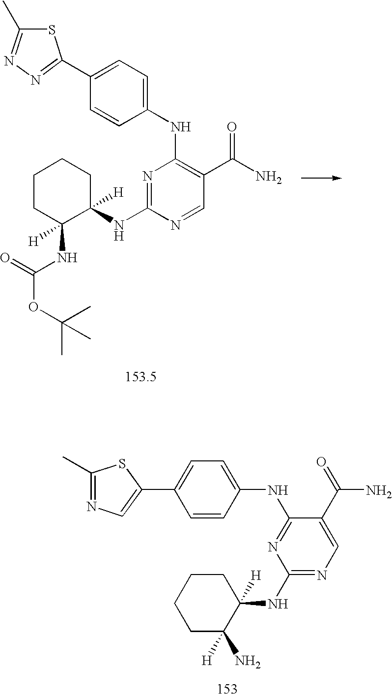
C1=C(C2=NN=C(C)S2)C=CC(NC2=C(C(N)=O)C=NC(NC3([H])CCCCC3(NC(OC(C)(C)C)=O)[H])=N2)=C1.C1(C2=CN=C(C)S2)=CC=C(NC2=NC(NC3([H])CCCCC3(N)[H])=NC=C2C(=O)N)C=C1
